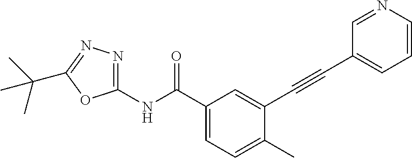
C1(C)=CC=C(C(NC2=NN=C(C(C)(C)C)O2)=O)C=C1C#CC1=CC=CN=C1
